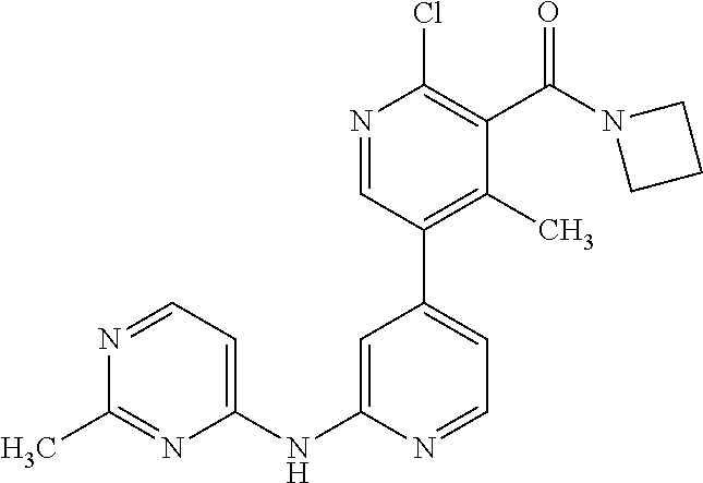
N1=CC(C2=CC=NC(NC3=CC=NC(C)=N3)=C2)=C(C)C(C(N2CCC2)=O)=C1Cl
